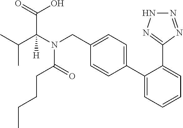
C1(C2=CC=CC=C2C2=NNN=N2)=CC=C(CN(C(C(C)C)(C(=O)O)[H])C(CCCC)=O)C=C1
